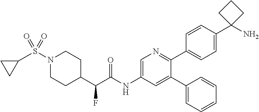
S(N1CCC(C(C(NC2=CN=C(C3=CC=C(C4(N)CCC4)C=C3)C(C3=CC=CC=C3)=C2)=O)F)CC1)(C1CC1)(=O)=O
